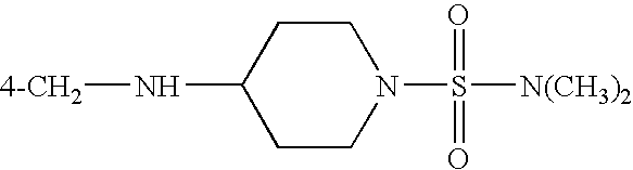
C1CC(N[4-CH2])CCN1S(=O)(=O)[N(CH3)2]
